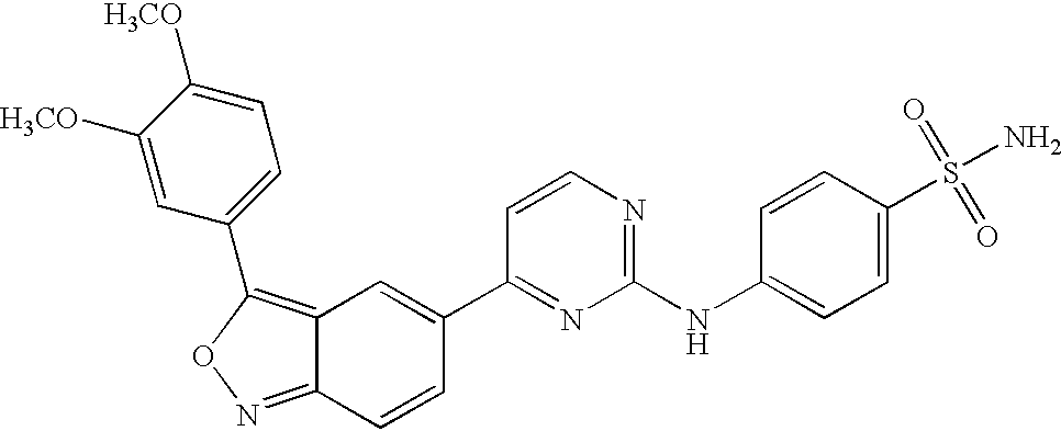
C1=C(S(N)(=O)=O)C=CC(NC2=NC=CC(C3=CC4=C(C5=CC=C([H3CO])C([H3CO])=C5)ON=C4C=C3)=N2)=C1
